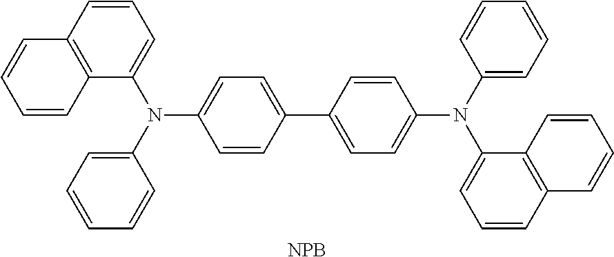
C1=CC(C2=CC=C(N(C3=CC=CC=C3)C3=CC=CC4=C3C=CC=C4)C=C2)=CC=C1N(C1=CC=CC=C1)C1=CC=CC2=C1C=CC=C2.[NPB]
